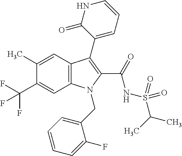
C12=C(C=C(C)C(C(F)(F)F)=C1)C(C1=CC=CNC1=O)=C(C(=O)NS(C(C)C)(=O)=O)N2CC1=CC=CC=C1F
